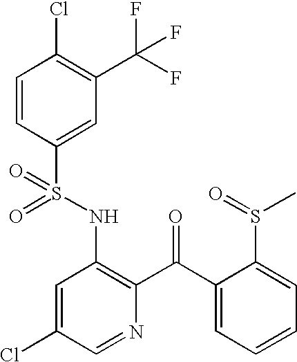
C1=CC(S(NC2=C(C(C3=CC=CC=C3S(=O)C)=O)N=CC(Cl)=C2)(=O)=O)=CC(C(F)(F)F)=C1Cl
